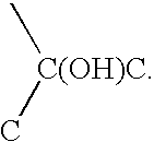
[C(OH)C](C)C
